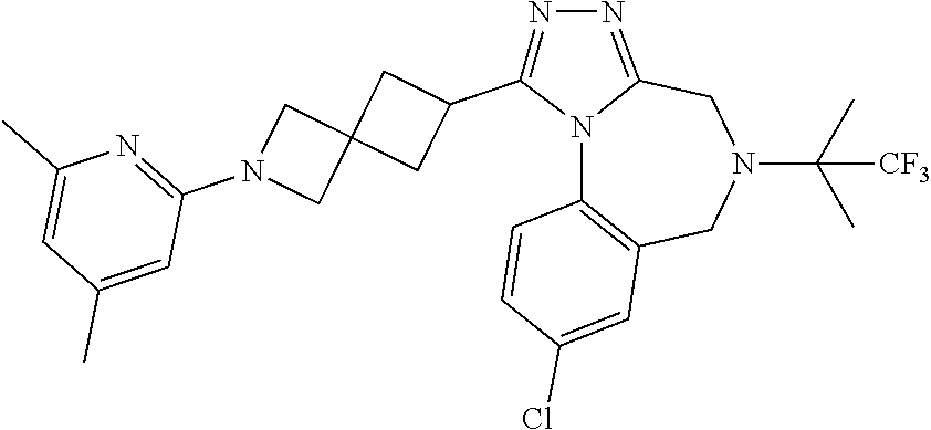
N12C3=C(CN(C(C)(C)[CF3])CC1=NN=C2C1CC2(C1)CN(C1=NC(C)=CC(C)=C1)C2)C=C(Cl)C=C3
